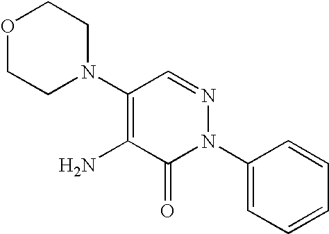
C1(N2CCOCC2)=C(N)C(=O)N(C2=CC=CC=C2)N=C1
